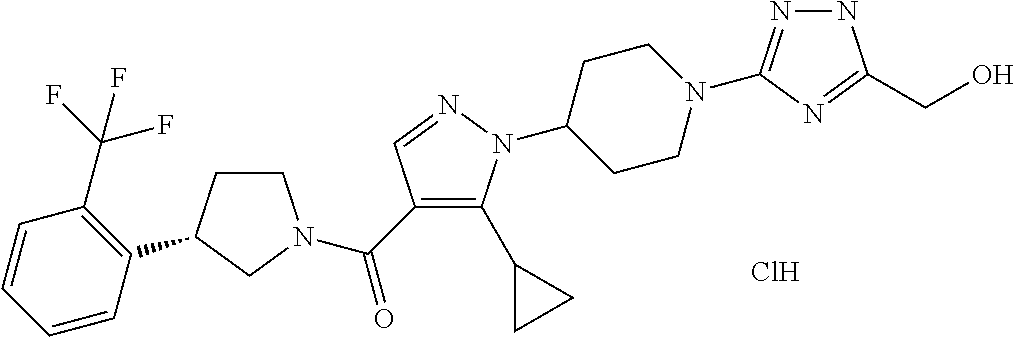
C1CC(C2=C(C(F)(F)F)C=CC=C2)CN1C(C1=C(C2CC2)N(C2CCN(C3=NNC(CO)=N3)CC2)N=C1)=O.Cl
